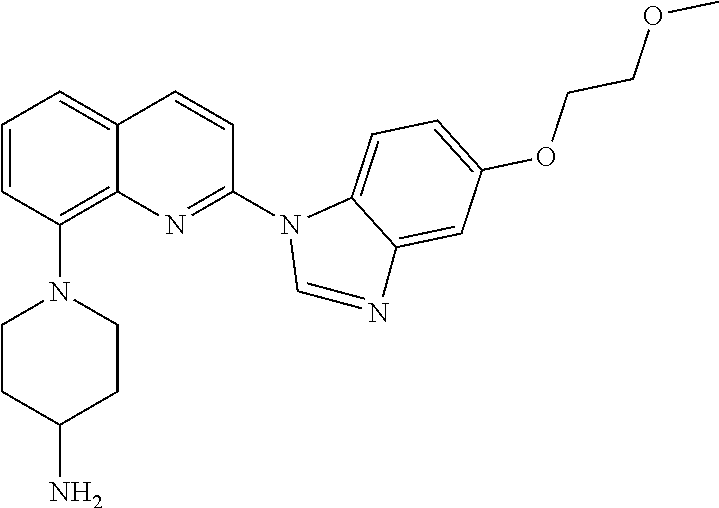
C1=CC(N2CCC(N)CC2)=C2C(=C1)C=CC(N1C=NC3=CC(OCCOC)=CC=C13)=N2
